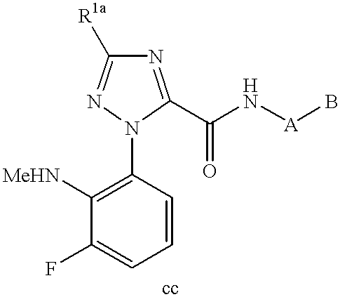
C1([MeHN])=C(N2C(C(N[A]B)=O)=NC([R1a])=N2)C=CC=C1F
